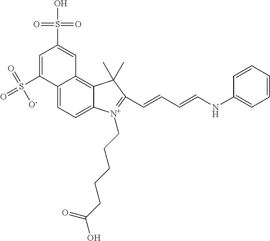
C12=CC=C3C(=C1C=C(S(O)(=O)=O)C=C2S(=O)(=O)[O-])C(C)(C)C(C=CC=CNC1=CC=CC=C1)=[N+]3CCCCCC(O)=O
